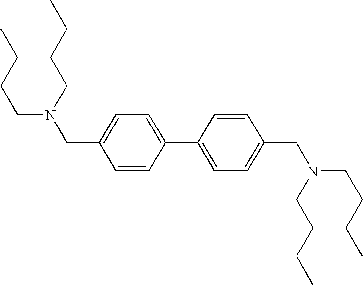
C1=CC(C2=CC=C(CN(CCCC)CCCC)C=C2)=CC=C1CN(CCCC)CCCC
